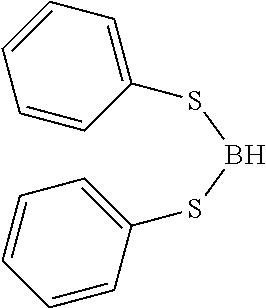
S(BSC1=CC=CC=C1)C1=CC=CC=C1
